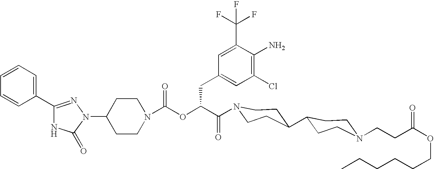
N1(C2CCN(C(OC(C(=O)N3CCC(C4CCN(CCC(OCCCCCC)=O)CC4)CC3)CC3=CC(Cl)=C(N)C(C(F)(F)F)=C3)=O)CC2)N=C(C2=CC=CC=C2)NC1=O
